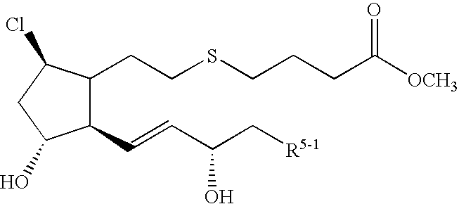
C1(CCSCCCC([OCH3])=O)C(C=CC(C[R5-1])O)C(O)CC1Cl
